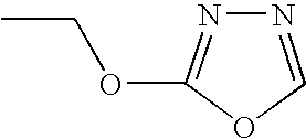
CCOC1=NN=CO1
